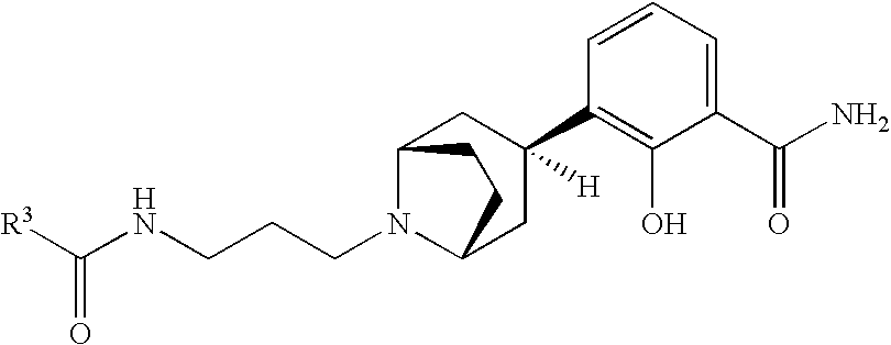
[R3]C(NCCCN1C2CC(C3=C(O)C(C(N)=O)=CC=C3)([H])CC1CC2)=O
